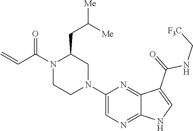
C1=C(N2CC(CC([Me])[Me])N(C(C=C)=O)CC2)N=C2C(=N1)NC=C2C(=O)NC[F3C]
